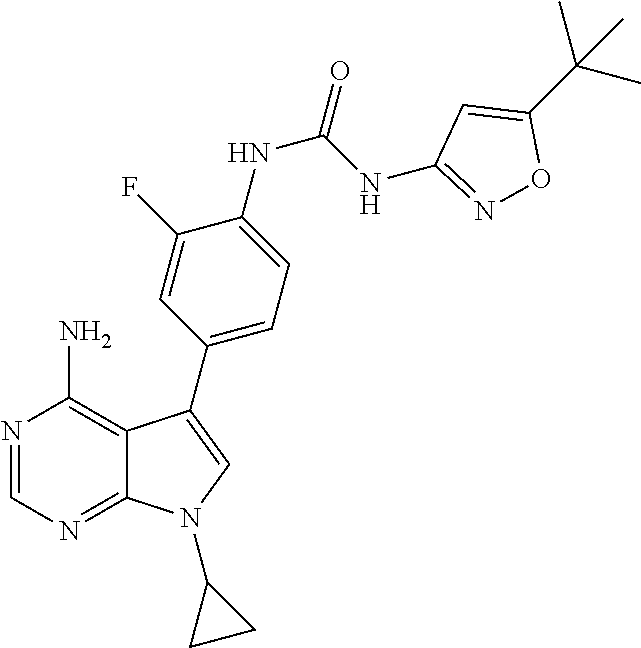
N1=CN=C2C(=C1N)C(C1=CC=C(NC(=O)NC3=NOC(C(C)(C)C)=C3)C(F)=C1)=CN2C1CC1
